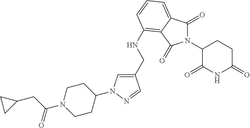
C1(CNC2=C3C(=CC=C2)C(=O)N(C2C(=O)NC(=O)CC2)C3=O)=CN(C2CCN(C(CC3CC3)=O)CC2)N=C1
